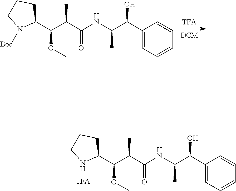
C(C(C1=CC=CC=C1)O)(C)NC(C(C(C1CCCN1[Boc])OC)C)=O.C(C(C1=CC=CC=C1)O)(C)NC(C(C(C1CCCN1)OC)C)=O.[TFA]
